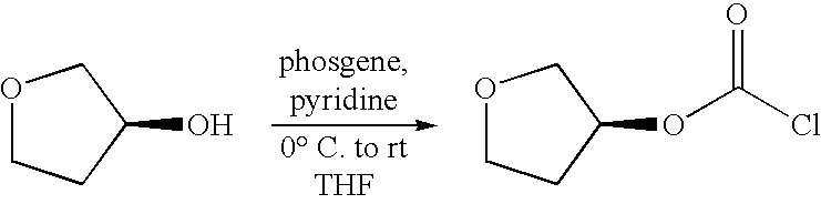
O1CCC(O)C1.O1CCC(OC(Cl)=O)C1
